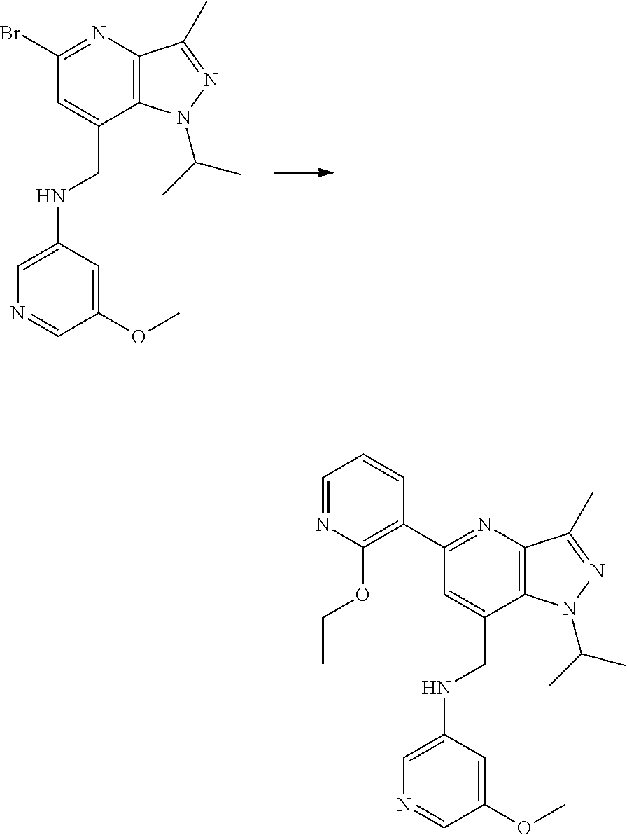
C1(Br)=NC2=C(C(CNC3=CN=CC(OC)=C3)=C1)N(C(C)C)N=C2C.C1(C2=C(OCC)N=CC=C2)=NC2=C(C(CNC3=CN=CC(OC)=C3)=C1)N(C(C)C)N=C2C
